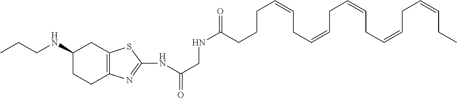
N(C(CNC(CCCC=CCC=CCC=CCC=CCC=CCC)=O)=O)C1=NC2=C(CC(NCCC)CC2)S1
